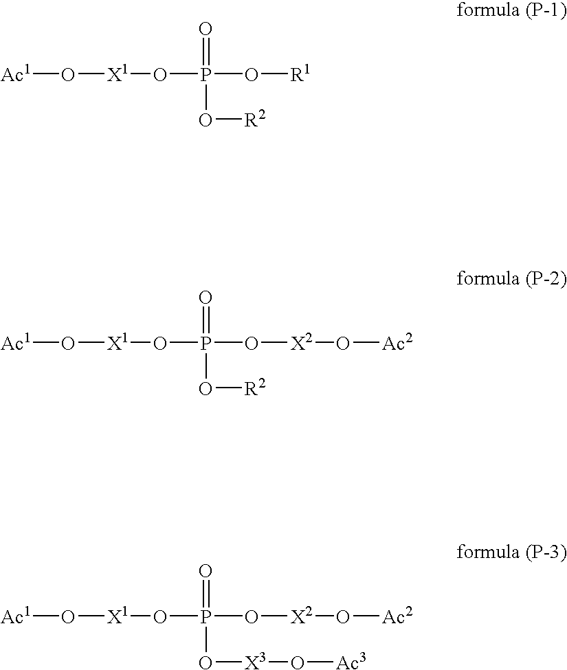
[Ac1]O[X1]OP(O[R1])(=O)O[R2].[Ac1]O[X1]OP(O[X2]O[Ac2])(=O)O[R2].[Ac1]O[X1]OP(O[X2]O[Ac2])(=O)O[X3]O[Ac3]
